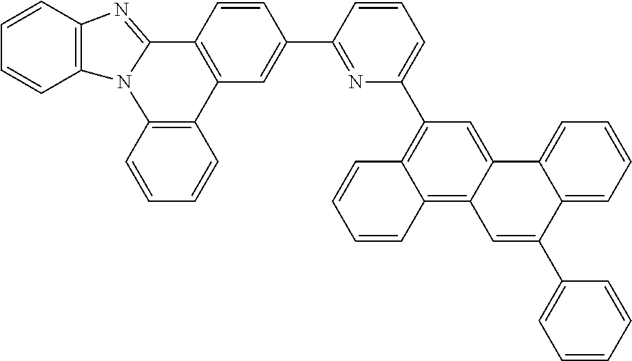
C1=CC2=C(C=C1)N1C(=NC3=C1C=CC=C3)C1=C2C=C(C2=NC(C3=C4C(=C5C(=C3)C3=CC=CC=C3C(C3=CC=CC=C3)=C5)C=CC=C4)=CC=C2)C=C1
